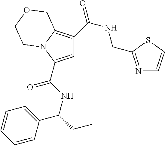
C1=C(C(NC(C2=CC=CC=C2)CC)=O)N2C(=C1C(=O)NCC1=NC=CS1)COCC2
